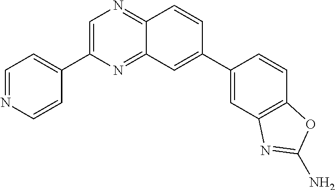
N1=C2C(=NC=C1C1=CC=NC=C1)C=CC(C1=CC3=C(C=C1)OC(N)=N3)=C2
